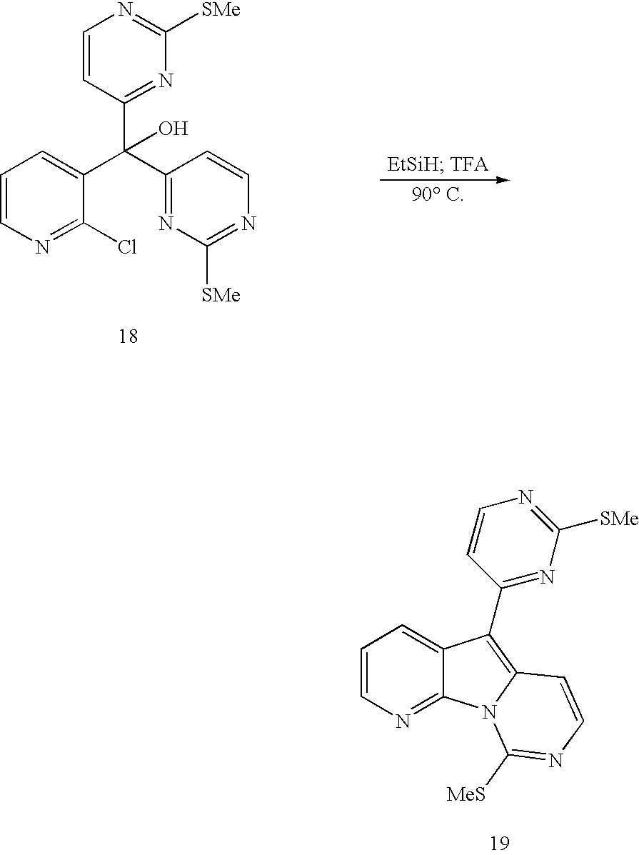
C1=CN=C(Cl)C(C(C2=NC([SMe])=NC=C2)(C2=NC([SMe])=NC=C2)O)=C1.C1=CN=C2C(=C1)C(C1=NC([SMe])=NC=C1)=C1N2C([MeS])=NC=C1
